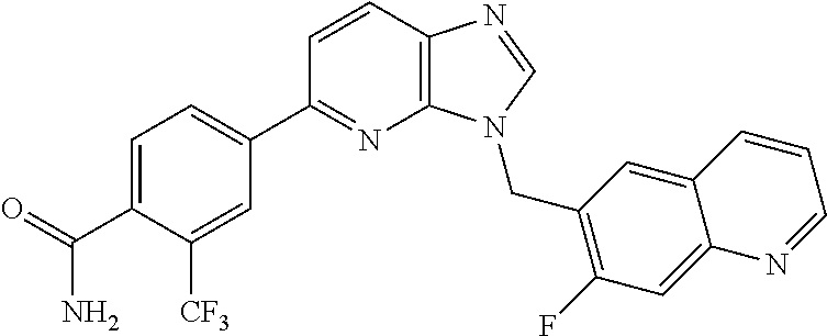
C1(C2=NC3=C(C=C2)N=CN3CC2=C(F)C=C3C(=C2)C=CC=N3)=CC=C(C(=O)N)C([CF3])=C1
